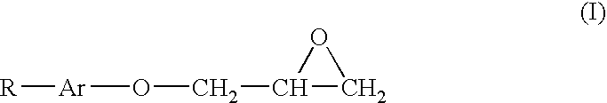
C1(CO[Ar][R])CO1
